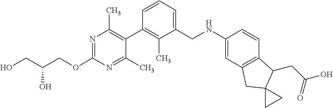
N1=C(OCC(CO)O)N=C(C)C(C2=C(C)C(CNC3=CC4=C(C=C3)C(CC(O)=O)C3(C4)CC3)=CC=C2)=C1C
